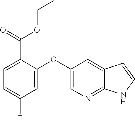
C12=NC=C(OC3=CC(F)=CC=C3C(=O)OCC)C=C1C=CN2
